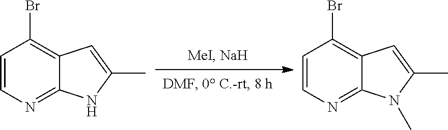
C1=CN=C2C(=C1Br)C=C(C)N2.C1=CN=C2C(=C1Br)C=C(C)N2C
